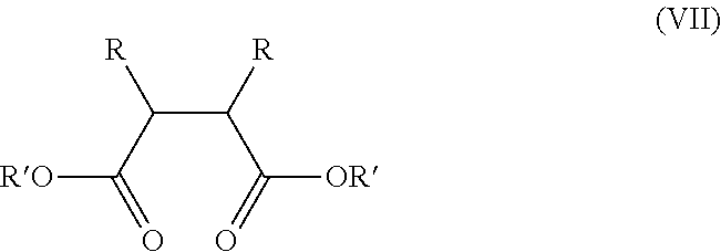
C(C([R])C([OR])=O)(C([RO])=O)[R]
